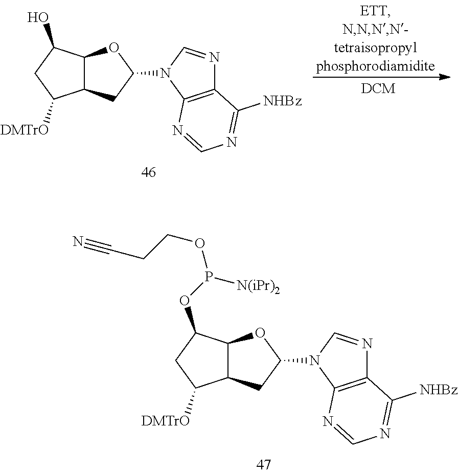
C1C([DMTrO])C2C(C1O)OC(N1C=NC3=C1N=CN=C3[NHBz])C2.C1C([DMTrO])C2C(C1OP(OCCC#N)[N(iPr)2])OC(N1C=NC3=C1N=CN=C3[NHBz])C2
